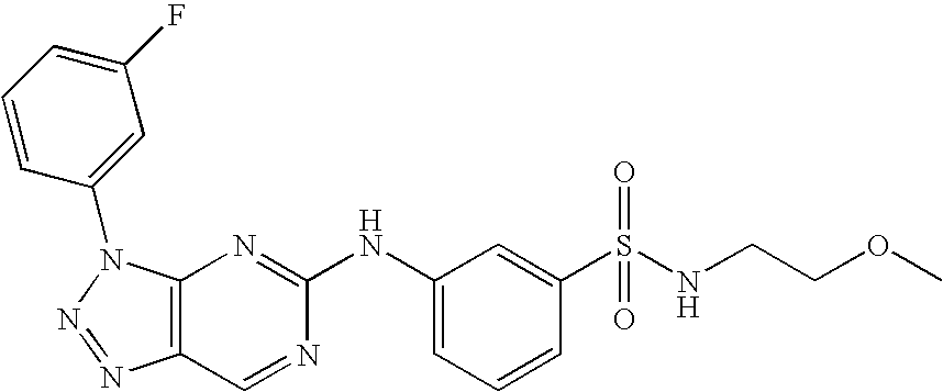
C12=C(N(C3=CC(F)=CC=C3)N=N1)N=C(NC1=CC=CC(S(NCCOC)(=O)=O)=C1)N=C2
